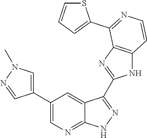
C1(C2=CN=C3C(=C2)C(C2=NC4=C(N2)C=CN=C4C2=CC=CS2)=N[N H]3)=CN(C)N=C1
